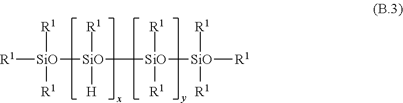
[R1][SiO]([R1])([R1])[SiO]([SiO]([SiO]([R1])([R1])[R1])([R1])[R1])([R1])[H]
